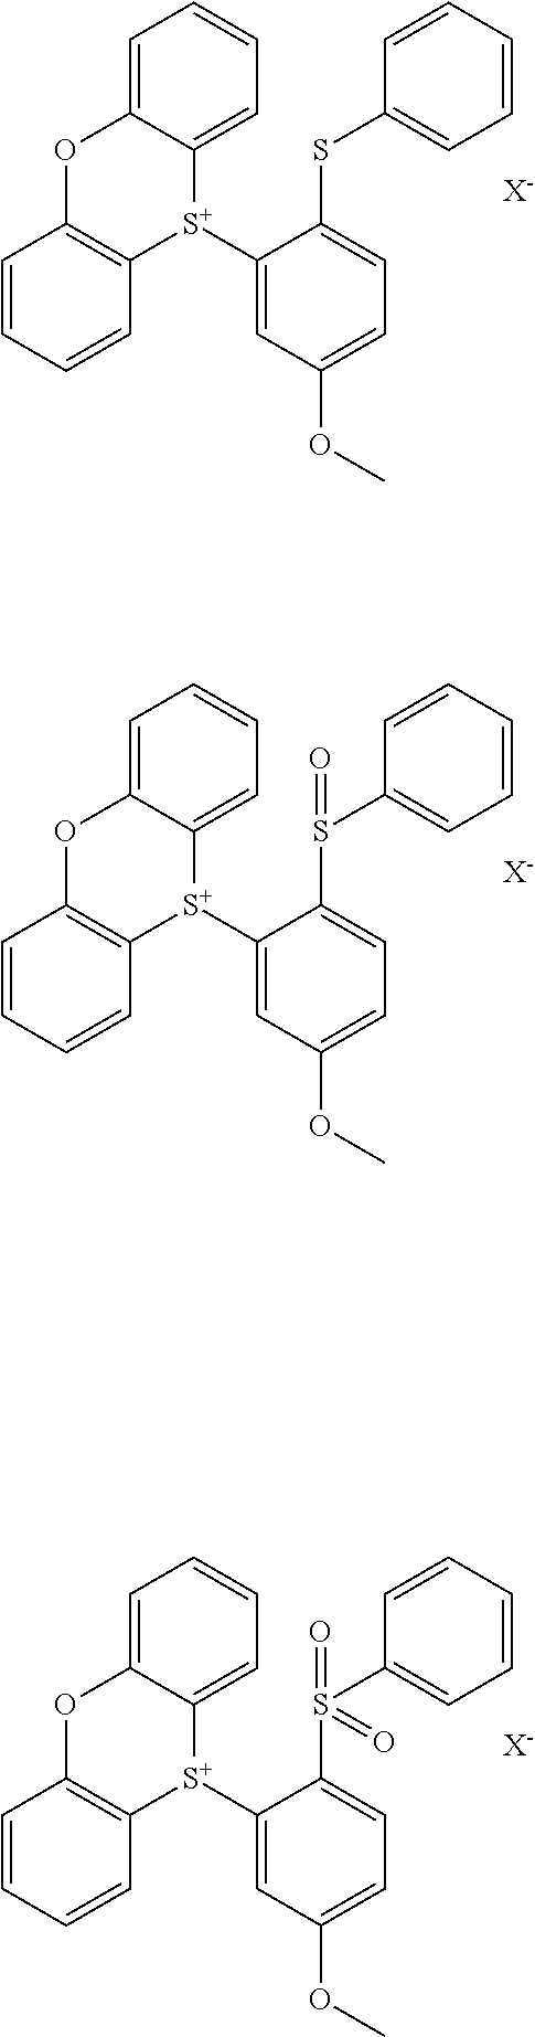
C1=C2C(=CC=C1)[S+](C1=CC(OC)=CC=C1SC1=CC=CC=C1)C1=C(C=CC=C1)O2.[X-].C1=C2C(=CC=C1)[S+](C1=CC(OC)=CC=C1S(C1=CC=CC=C1)=O)C1=C(C=CC=C1)O2.[X-].C1=C2C(=CC=C1)[S+](C1=CC(OC)=CC=C1S(C1=CC=CC=C1)(=O)=O)C1=C(C=CC=C1)O2.[X-]
